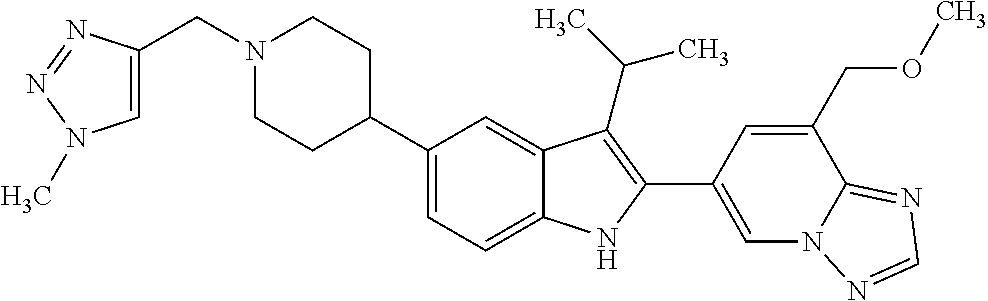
N1(CC2=CN(C)N=N2)CCC(C2=CC=C3C(=C2)C(C(C)C)=C(C2=CN4C(=NC=N4)C(COC)=C2)N3)CC1
